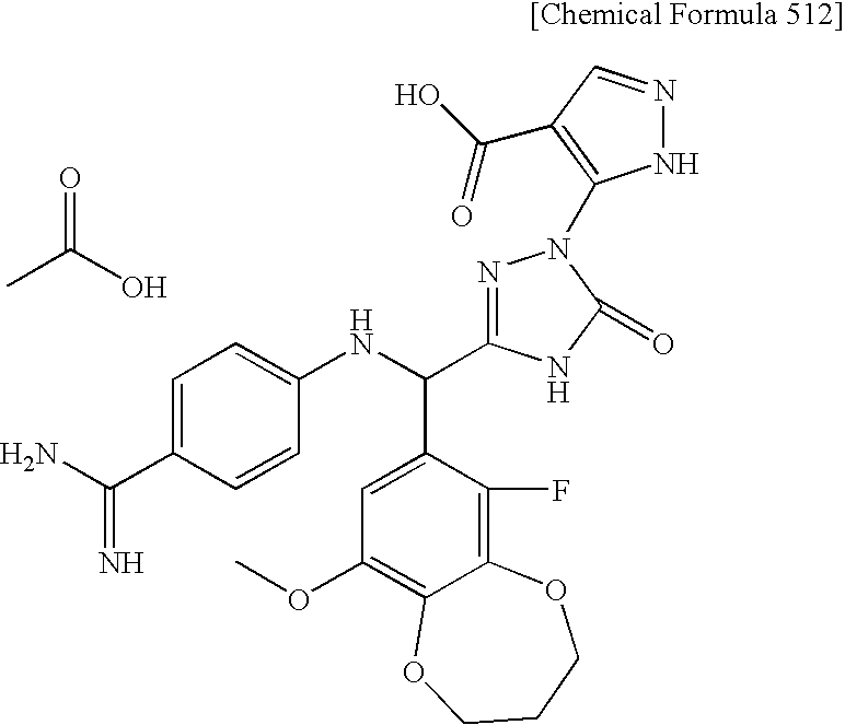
C1=C(C(N)=N)C=CC(NC(C2=NN(C3=C(C(O)=O)C=NN3)C(=O)N2)C2=CC(OC)=C3C(=C2F)OCCCO3)=C1.C(C)(O)=O
